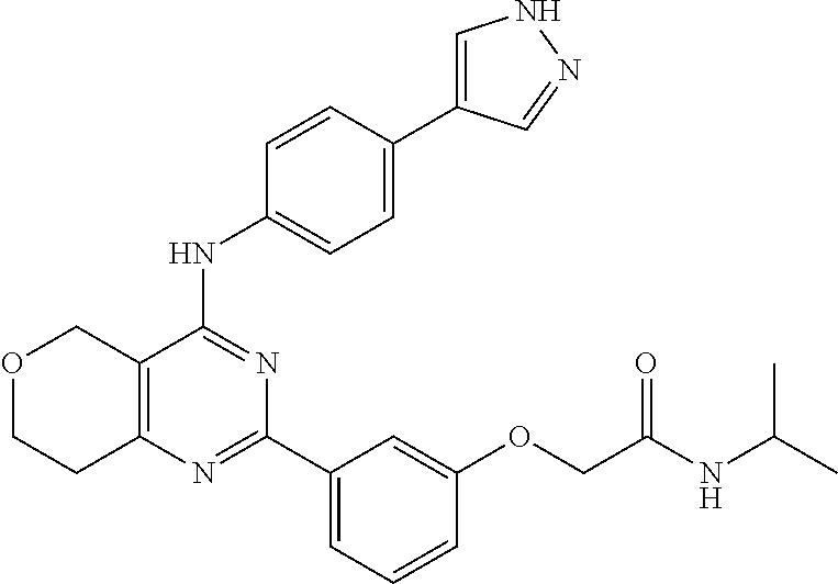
C12=C(N=C(C3=CC=CC(OCC(NC(C)C)=O)=C3)N=C1NC1=CC=C(C3=CNN=C3)C=C1)CCOC2
